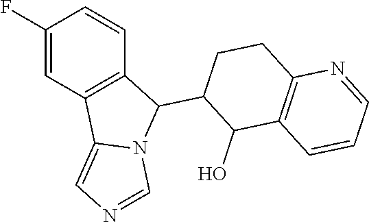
C12=C(C(O)C(C3C4=C(C5=CN=CN35)C=C(F)C=C4)CC1)C=CC=N2
